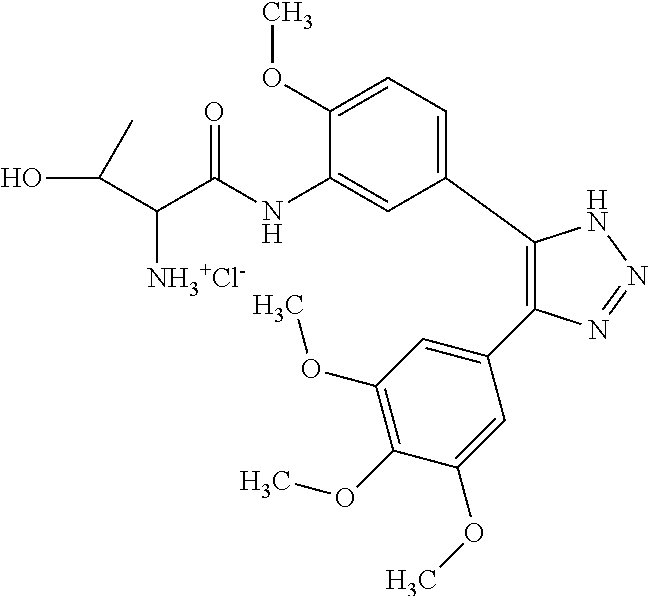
C1(C2=CC=C(OC)C(NC(C(C(O)C)[NH3+Cl-])=O)=C2)=C(C2=CC(OC)=C(OC)C(OC)=C2)N=NN1
